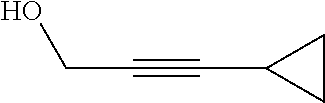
C(#CC1CC1)CO
